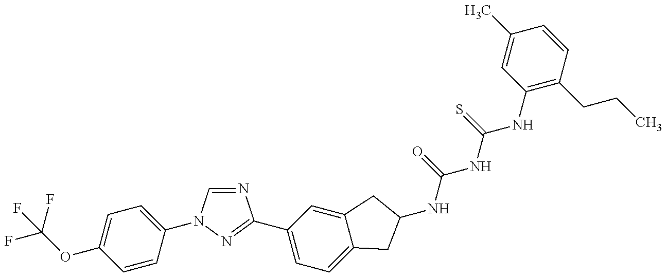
C(OC1=CC=C(N2C=NC(C3=CC=C4C(=C3)CC(NC(=O)NC(=S)NC3=C(CCC)C=CC(C)=C3)C4)=N2)C=C1)(F)(F)F
